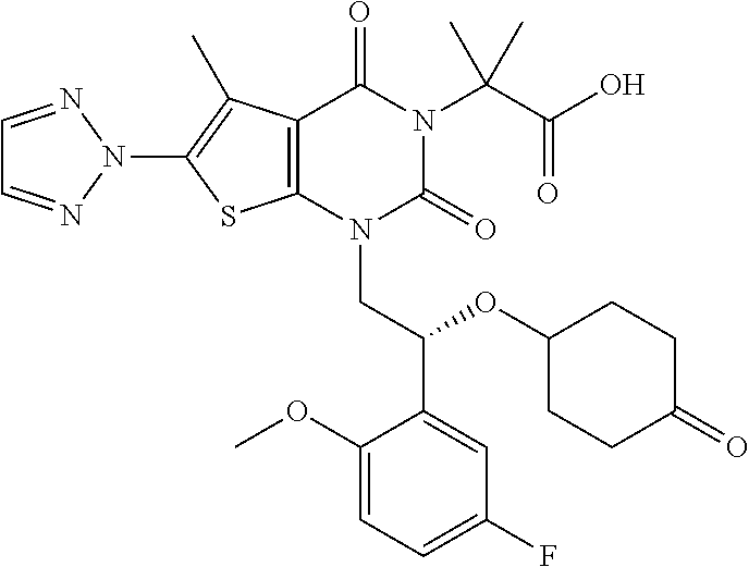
C12=C(N(CC(C3=CC(F)=CC=C3OC)OC3CCC(=O)CC3)C(=O)N(C(C(O)=O)(C)C)C1=O)SC(N1N=CC=N1)=C2C
